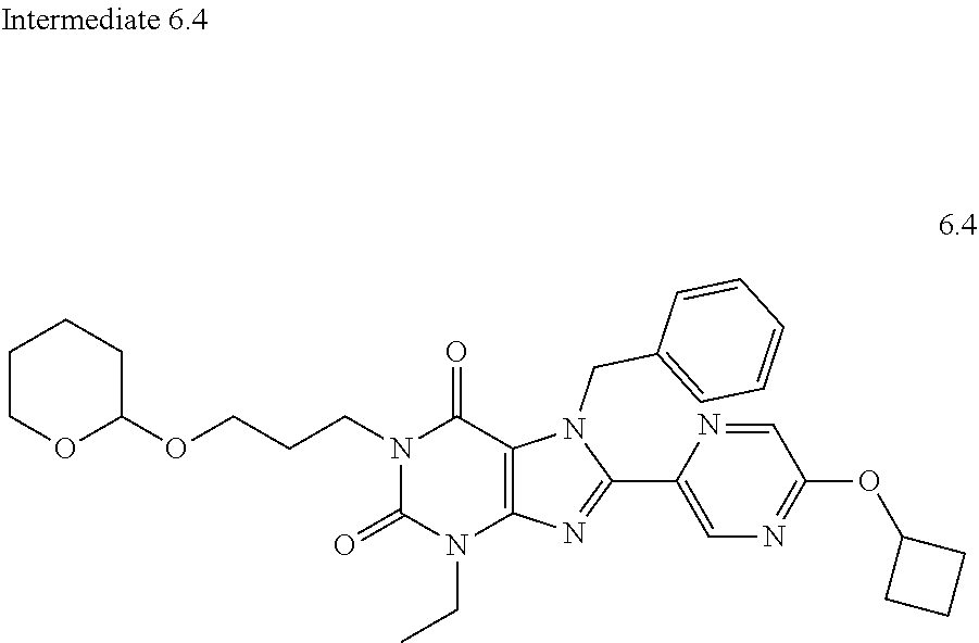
N1(CCCOC2CCCCO2)C(=O)N(CC)C2=C(C1=O)N(CC1=CC=CC=C1)C(C1=CN=C(OC3CCC3)C=N1)=N2
